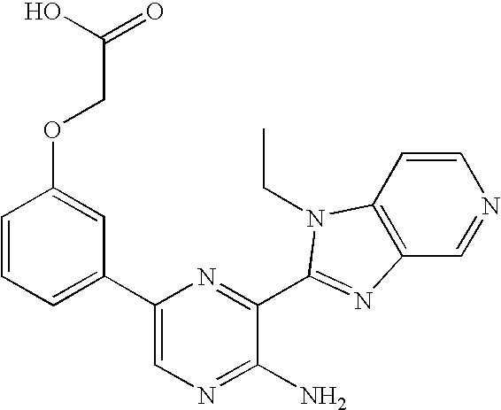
C1=CC2=C(C=N1)N=C(C1=NC(C3=CC=CC(OCC(=O)O)=C3)=CN=C1N)N2CC
